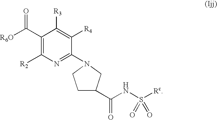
C1(C([R6O])=O)=C([R2])N=C(N2CC(C(NS([Rc])(=O)=O)=O)CC2)C([R4])=C1[R3]
